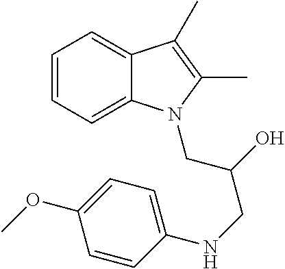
C1=CC=C2C(=C1)C(C)=C(C)N2CC(O)CNC1=CC=C(OC)C=C1
